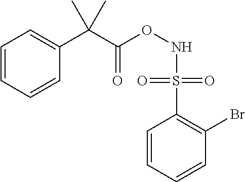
N(OC(C(C1=CC=CC=C1)(C)C)=O)S(C1=C(Br)C=CC=C1)(=O)=O
